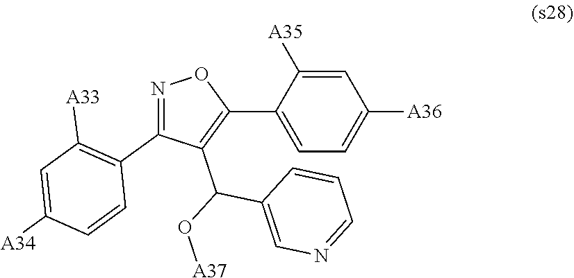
C1=C([A35])C(C2=C(C(O[A37])C3=CN=CC=C3)C(C3=C([A33])C=C([A34])C=C3)=NO2)=CC=C1[A36]
